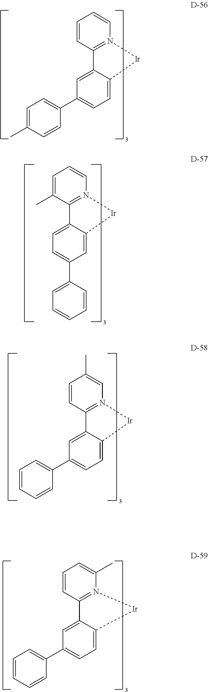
C1(C)=CN2=C(C=C1)C1=CC(C3=CC=CC=C3)=CC=C1[Ir]2.C1=C(C)N2=C(C=C1)C1=CC(C3=CC=CC=C3)=CC=C1[Ir]2.C1=CN2=C(C=C1)C1=CC(C3=CC=C(C)C=C3)=CC=C1[Ir]2.C1=CN2=C(C(C)=C1)C1=CC=C(C3=CC=CC=C3)C=C1[Ir]2
